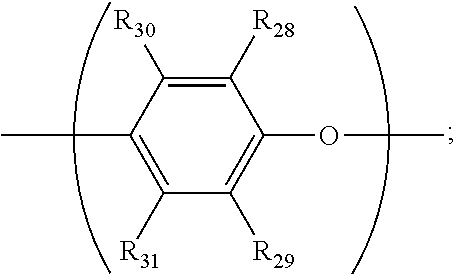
C1(C)=C([R31])C([R29])=C(OC)C([R28])=C1[R30]
